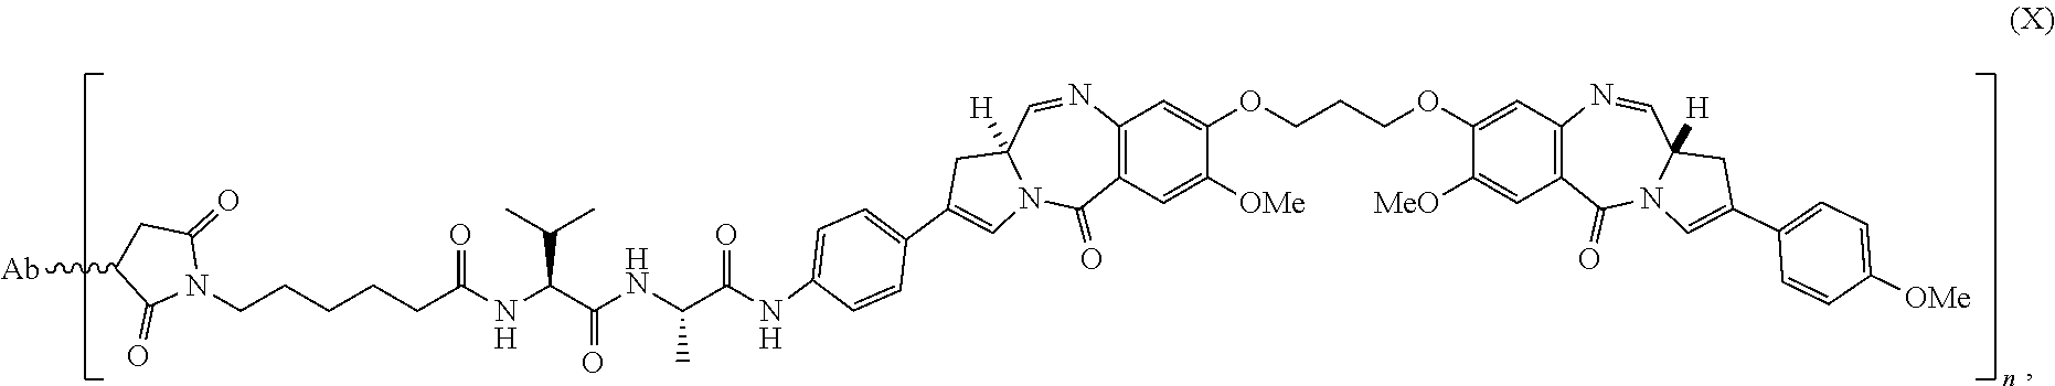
C12=C(C=C([OMe])C(OCCCOC3=CC4=C(C=C3[MeO])C(=O)N3C([H])(C=N4)CC(C4=CC=C([OMe])C=C4)=C3)=C1)C(=O)N1C([H])(C=N2)CC(C2=CC=C(NC(C(NC(C(NC(CCCCCN3C(=O)CC([Ab])C3=O)=O)C(C)C)=O)C)=O)C=C2)=C1
